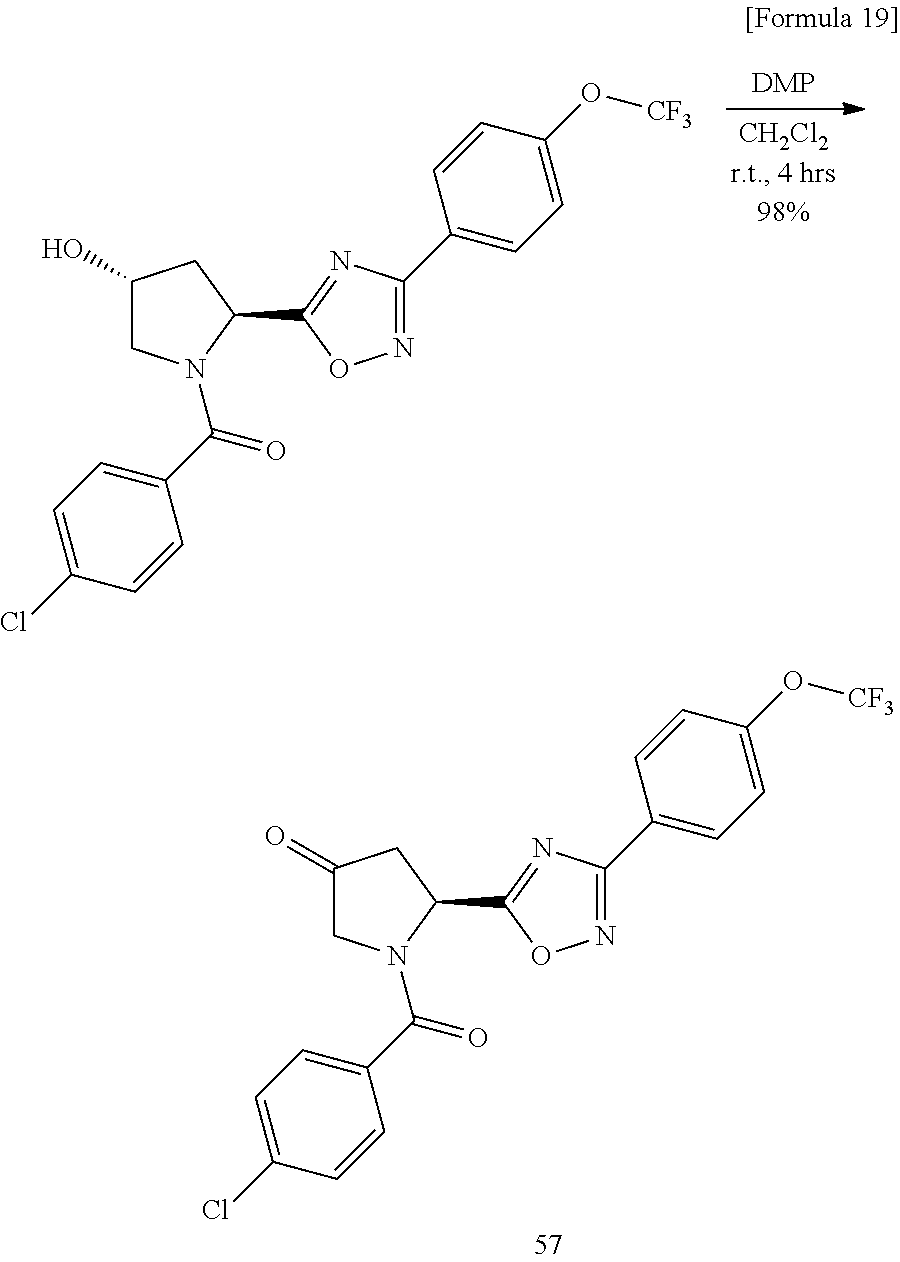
ClC1=CC=C(C(N2CC(O)CC2C2=NC(C3=CC=C(O[CF3])C=C3)=NO2)=O)C=C1.ClC1=CC=C(C(N2CC(=O)CC2C2=NC(C3=CC=C(O[CF3])C=C3)=NO2)=O)C=C1
